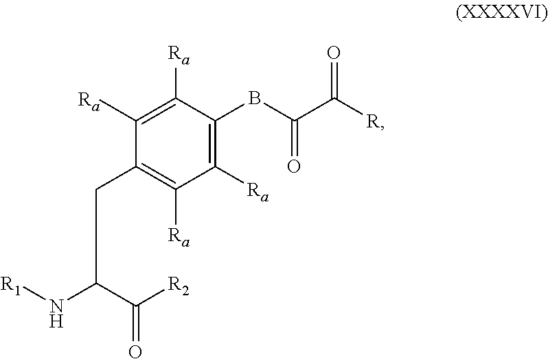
C1([Ra])=C(BC(C([R])=O)=O)C([Ra])=C([Ra])C(CC(N[R1])C([R2])=O)=C1[Ra]
